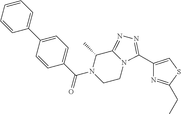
C1(C2=CC=CC=C2)=CC=C(C(N2CCN3C(=NN=C3C3=CSC(CC)=N3)C2C)=O)C=C1
